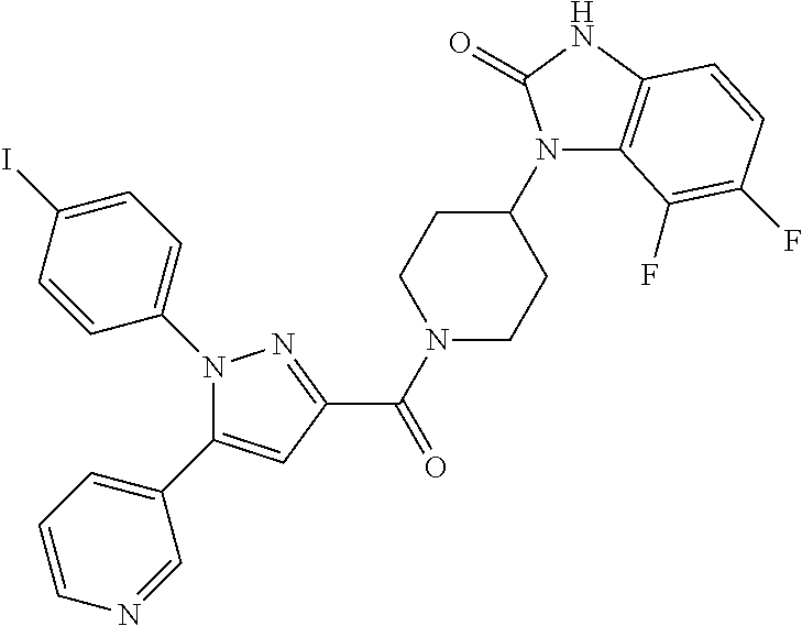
N1(C(C2=NN(C3=CC=C(I)C=C3)C(C3=CC=CN=C3)=C2)=O)CCC(N2C3=C(NC2=O)C=CC(F)=C3F)CC1
